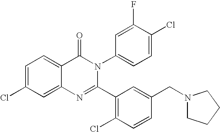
C1=C(Cl)C=C2C(=C1)C(=O)N(C1=CC=C(Cl)C(F)=C1)C(C1=C(Cl)C=CC(CN3CCCC3)=C1)=N2
